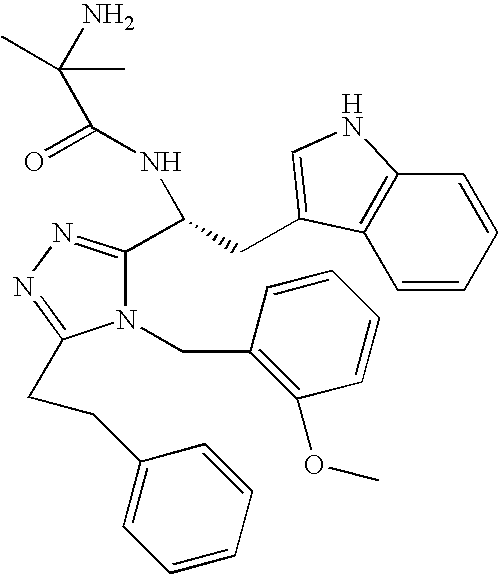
C1=CC=CC2=C1C(CC(NC(C(N)(C)C)=O)C1=NN=C(CCC3=CC=CC=C3)N1CC1=C(OC)C=CC=C1)=CN2
